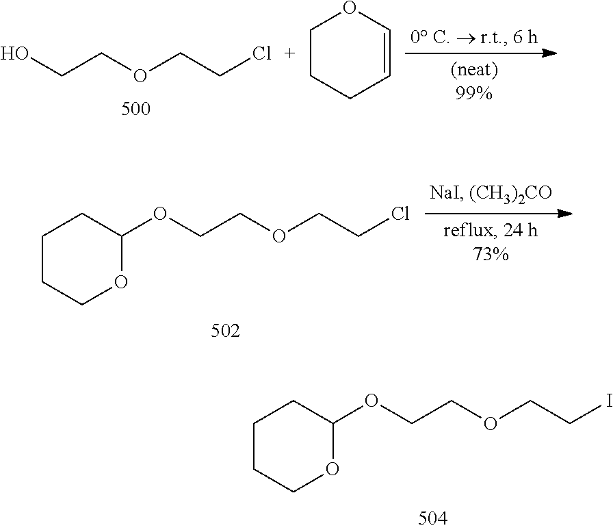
OCCOCCCl.C1CCC=CO1.O(CCOCCCl)C1CCCCO1.O(CCOCCI)C1CCCCO1
